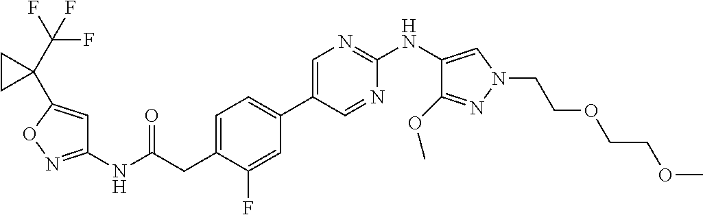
C1(NC(=O)CC2=CC=C(C3=CN=C(NC4=CN(CCOCCOC)N=C4OC)N=C3)C=C2F)=NOC(C2(C(F)(F)F)CC2)=C1
